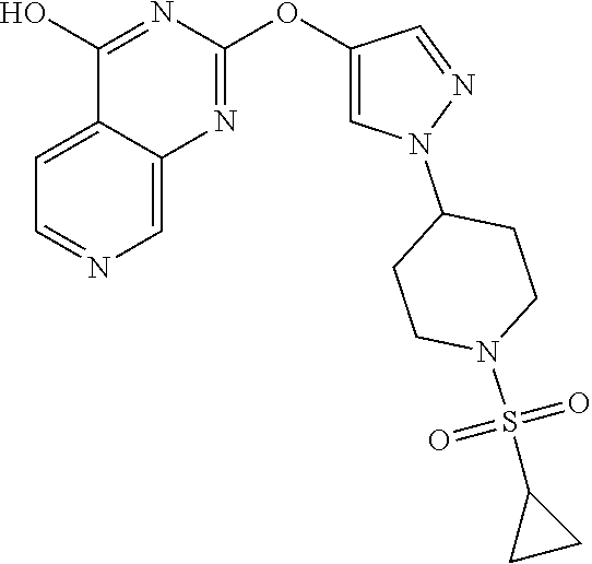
C1(OC2=NC3=CN=CC=C3C(O)=N2)=CN(C2CCN(S(C3CC3)(=O)=O)CC2)N=C1
